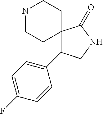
N1CCC2(CC1)C(C1=CC=C(F)C=C1)CNC2=O
